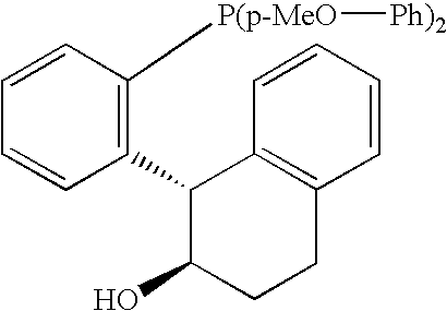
C1(C2C3=C(CCC2O)C=CC=C3)=C([P(p-MeO][Ph)2])C=CC=C1
